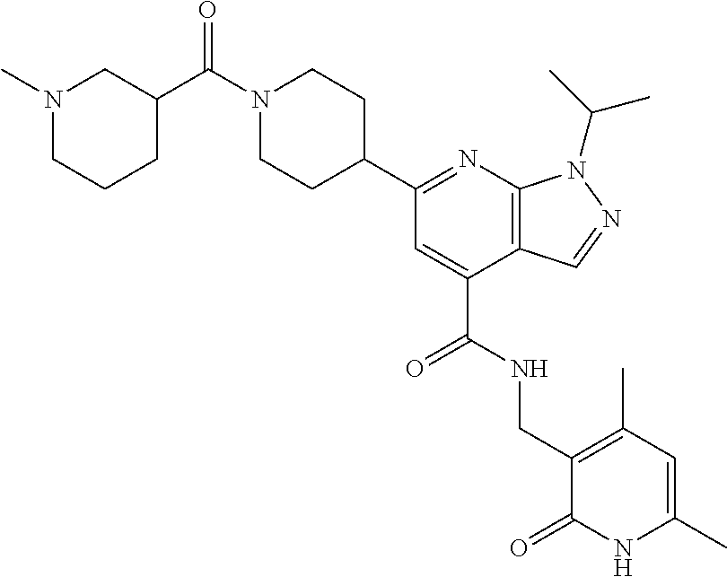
C1(C2=NC3=C(C(C(NCC4=C(C)C=C(C)NC4=O)=O)=C2)C=NN3C(C)C)CCN(C(C2CN(C)CCC2)=O)CC1
